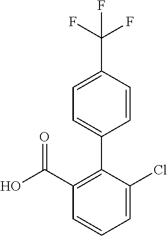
C1=C(C(F)(F)F)C=CC(C2=C(C(=O)O)C=CC=C2Cl)=C1
